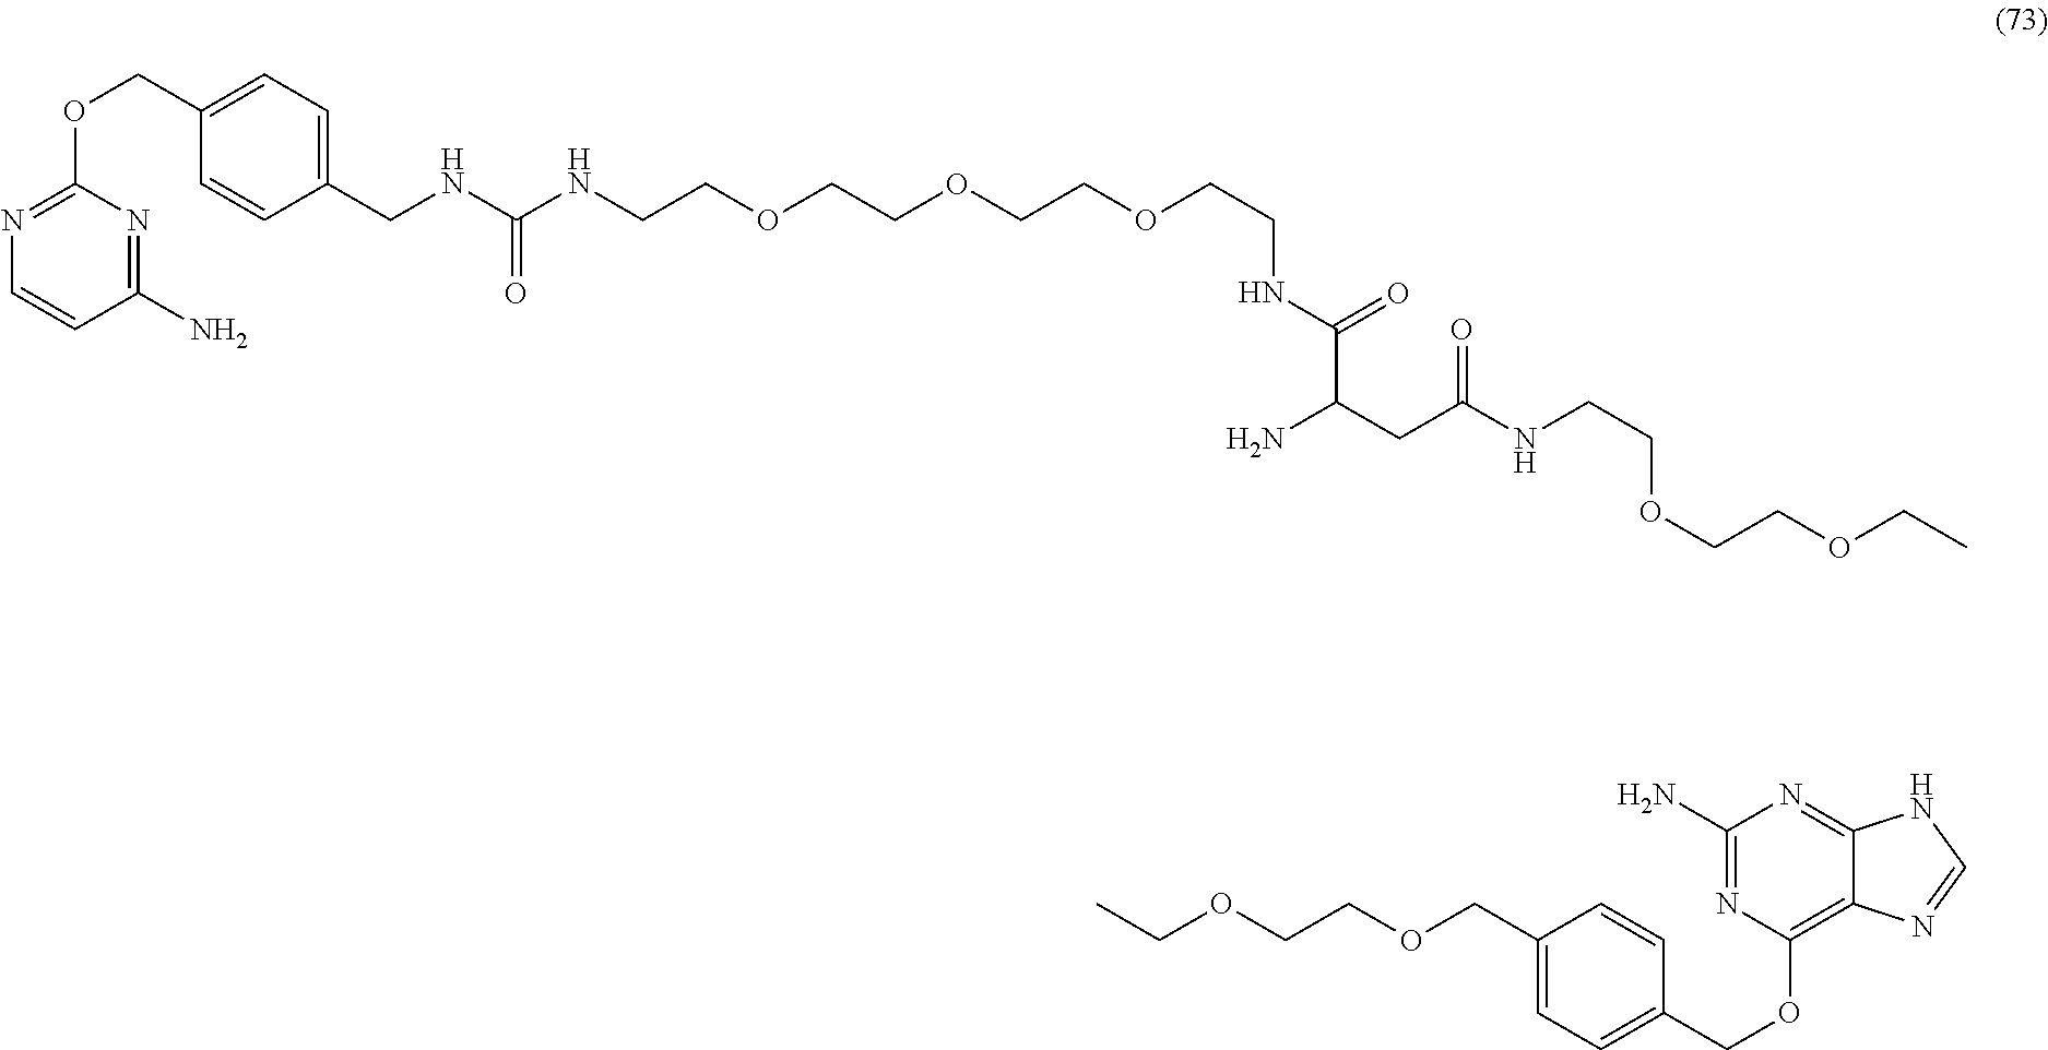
C1(N)=NC(OCC2=CC=C(CNC(=O)NCCOCCOCCOCCNC(C(CC(NCCOCCOCC)=O)N)=O)C=C2)=NC=C1.C(OCCOCC1=CC=C(COC2=C3C(=NC(N)=N2)NC=N3)C=C1)C
